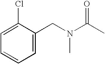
C1=C(Cl)C(CN(C(C)=O)C)=CC=C1
